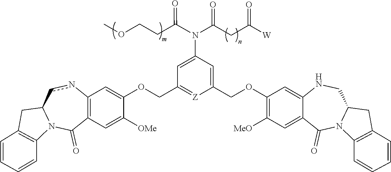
O(CCC(N(C(CC([W])=O)=O)C1=CC(COC2=CC3=C(C=C2[OMe])C(=O)N2C(cn3)CC3=C2C=CC=C3)=[Z]C(COC2=C([MeO])C=C3C(=C2)NCC2N(C3=O)C3=C(C2)C=CC=C3)=C1)=O)C
